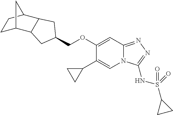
C1(OCC2CC3C4CCC(C3C2)C4)=CC2=NN=C(NS(C3CC3)(=O)=O)N2C=C1C1CC1
